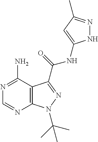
N1=C(N)C2=C(N=C1)N(C(C)(C)C)N=C2C(=O)NC1=CC(C)=NN1
